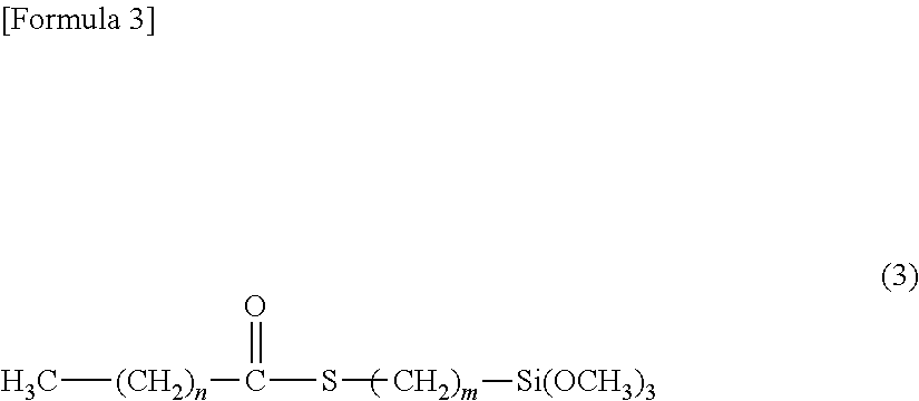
C[(CH2)n]C(S[CH2)m][Si(OCH3)3])=O
